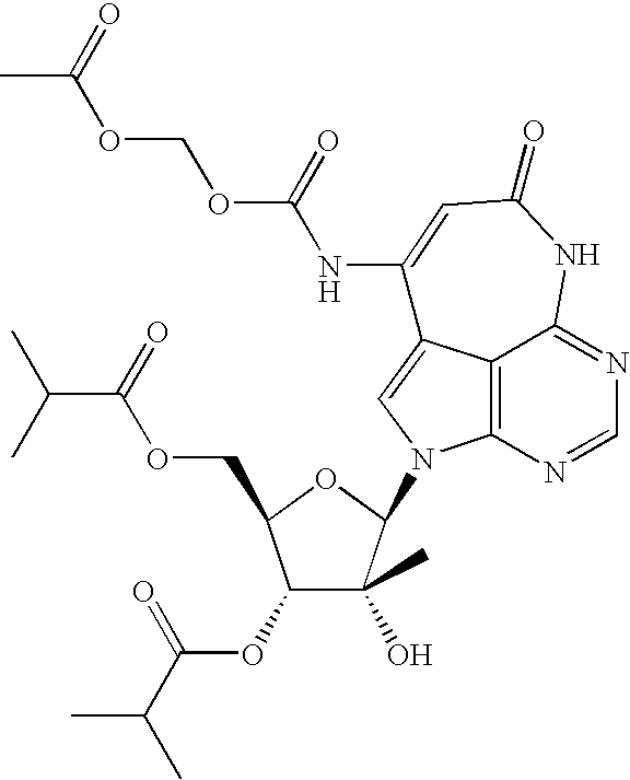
C12=C3N=CN=C1NC(=O)C=C(NC(OCOC(=O)C)=O)C2=CN3C1C(O)(C)C(OC(=O)C(C)C)C(COC(C(C)C)=O)O1
